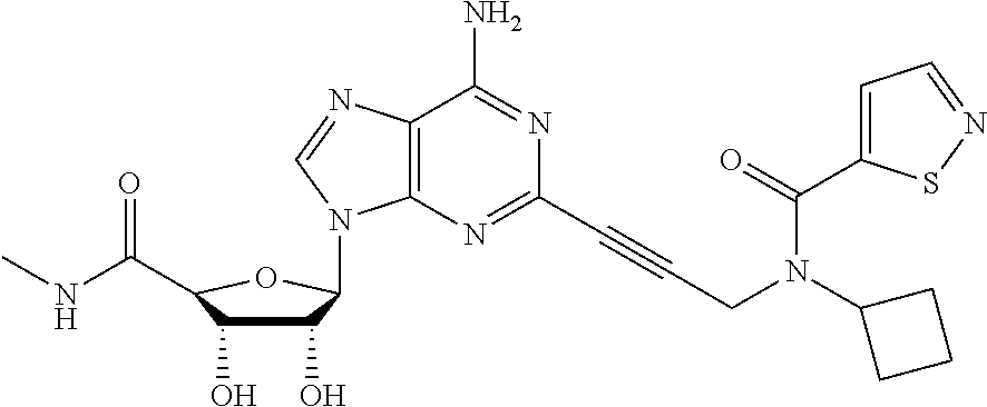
C12=C(N=C(C#CCN(C3CCC3)C(C3=CC=NS3)=O)N=C1N)N(C1C(O)C(O)C(C(=O)NC)O1)C=N2
